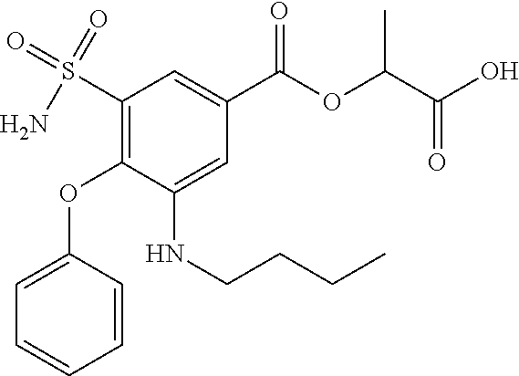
C1=C(OC2=C(S(=O)(N)=O)C=C(C(OC(C(O)=O)C)=O)C=C2NCCCC)C=CC=C1
